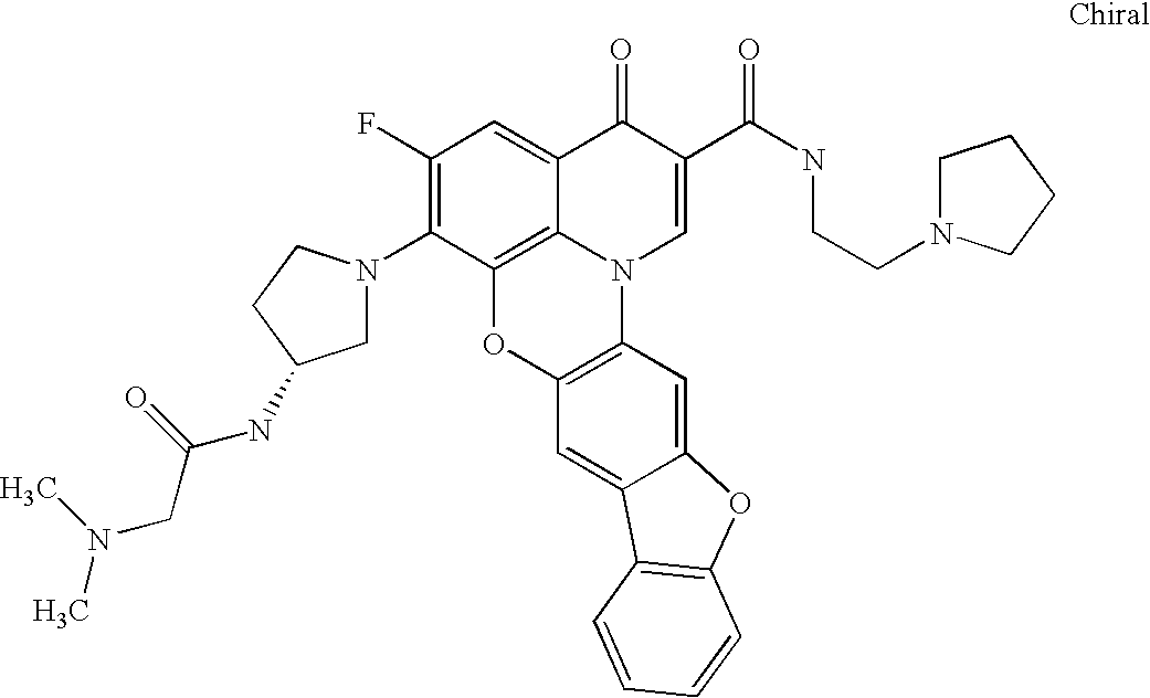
C12=C3C(=CC(F)=C1N1CC(NC(CN(C)C)=O)CC1)C(=O)C(C(=O)NCCN1CCCC1)=CN3C1=C(O2)C=C2C(=C1)OC1=C2C=CC=C1
